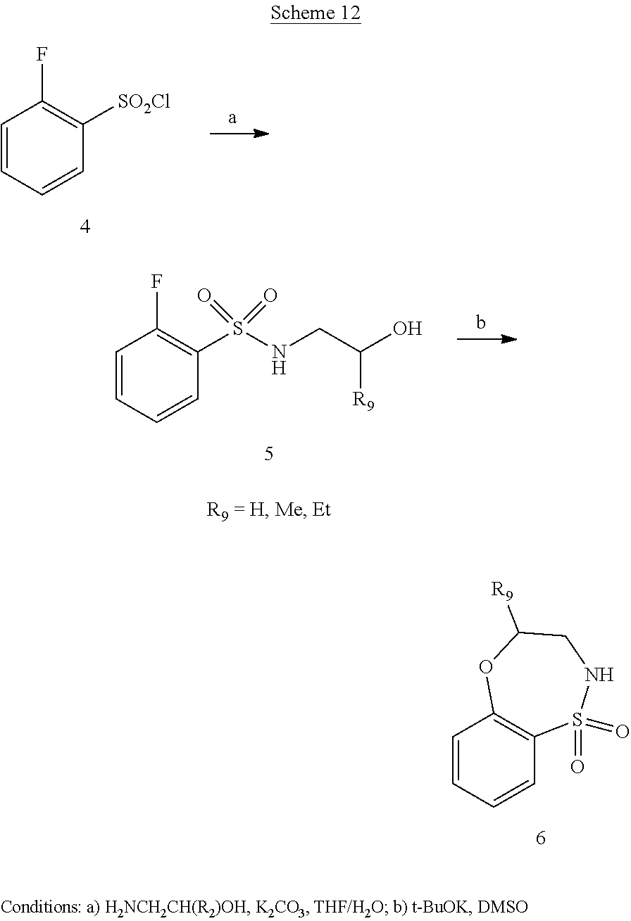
C1=CC=CC2=C1OC([R9])CNS2(=O)=O.C1=CC=CC([SO2Cl])=C1F.C1=CC=CC(S(NCC([R9])O)(=O)=O)=C1F
